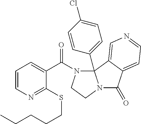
N1=C(SCCCCC)C(C(N2CCN3C(=O)C4=CC=NC=C4C23C2=CC=C(Cl)C=C2)=O)=CC=C1
